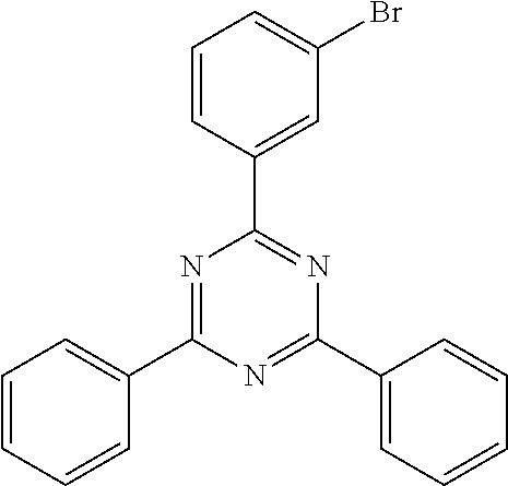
C1(C2=NC(C3=CC=CC=C3)=NC(C3=CC=CC=C3)=N2)=CC(Br)=CC=C1
